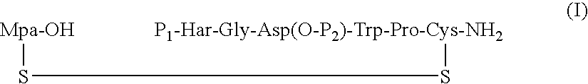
[Mpa-OH]SS[P1-Har-Gly-Asp(O-P2)-Trp-Pro-Cys-NH2]
